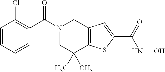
N1(C(C2=C(Cl)C=CC=C2)=O)CC(C)(C)C2=C(C1)C=C(C(=O)NO)S2
